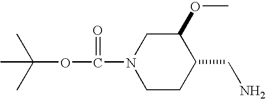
C1CC(CN)C(OC)CN1C(OC(C)(C)C)=O
